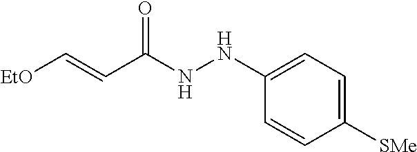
[EtO]C=CC(NNC1=CC=C([SMe])C=C1)=O
